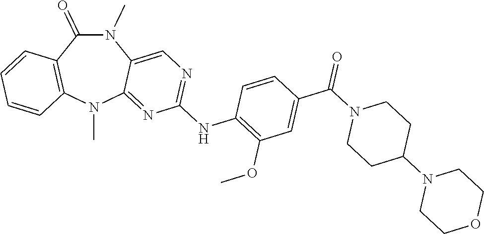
N1(C)C(=O)C2=C(N(C)C3=NC(NC4=C(OC)C=C(C(N5CCC(N6CCOCC6)CC5)=O)C=C4)=NC=C13)C=CC=C2
